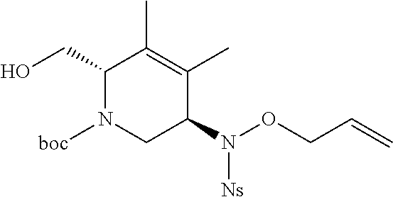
C1(CO)N([boc])CC(N([Ns])OCC=C)C(C)=C1C
